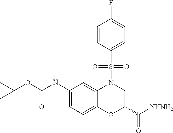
C1(NC(OC(C)(C)C)=O)=CC=C2C(=C1)N(S(=O)(=O)C1=CC=C(F)C=C1)CC(C(=O)[NHNH2])O2
